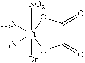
N[Pt]1(N)([NO2])(Br)OC(=O)C(=O)O1
